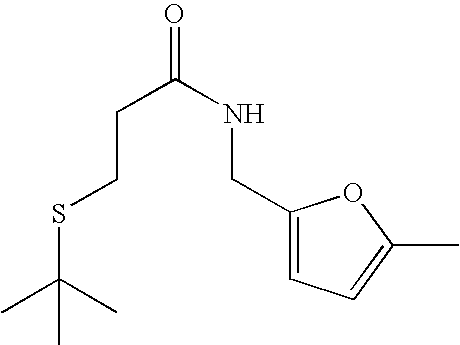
S(C(C)(C)C)CCC(NCC1=CC=C(C)O1)=O
